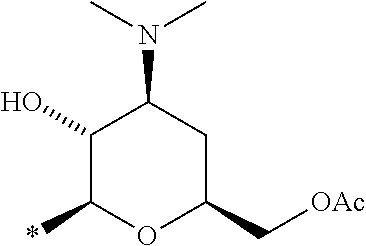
C1(O)C(*)OC(C[OAc])CC1N(C)C
